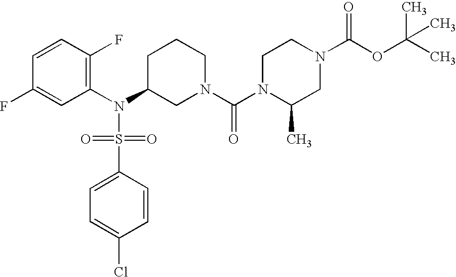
C1=CC(F)=C(N(C2CN(C(N3C(C)CN(C(OC(C)(C)C)=O)CC3)=O)CCC2)S(=O)(=O)C2=CC=C(Cl)C=C2)C=C1F
